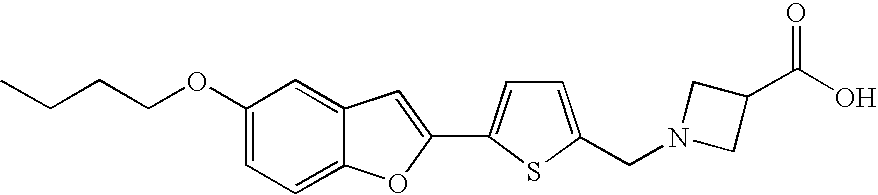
C1=C(OCCCC)C=C2C(=C1)OC(C1=CC=C(CN3CC(C(O)=O)C3)S1)=C2
